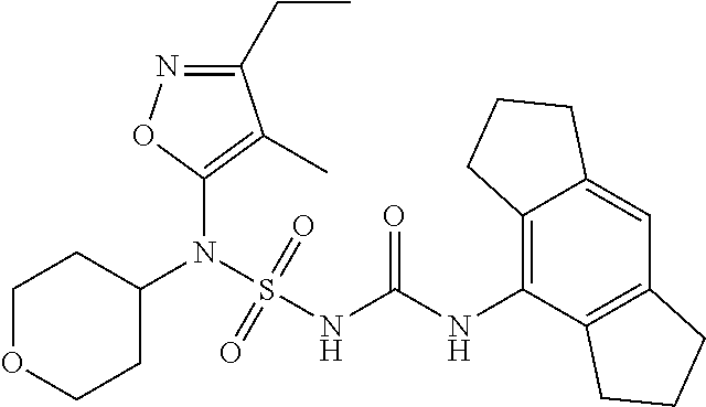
C1(N(S(NC(NC2=C3C(=CC4=C2CCC4)CCC3)=O)(=O)=O)C2CCOCC2)=C(C)C(CC)=NO1
